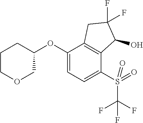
C1(OC2CCCOC2)=CC=C(S(=O)(C(F)(F)F)=O)C2=C1CC(F)(F)C2O
